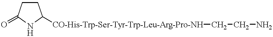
C1CC(=O)NC1[CO-His-Trp-Ser-Tyr-Trp-Leu-Arg-Pro-NH]CCN
